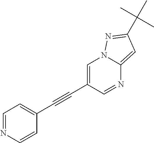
C1=NC=CC(C#CC2=CN3C(=CC(C(C)(C)C)=N3)N=C2)=C1
